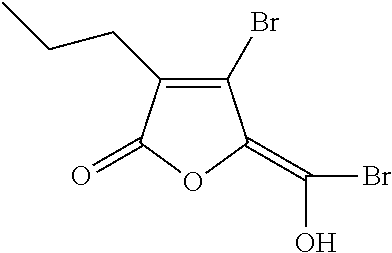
C1(Br)=C(CCC)C(=O)OC1=C(O)Br
